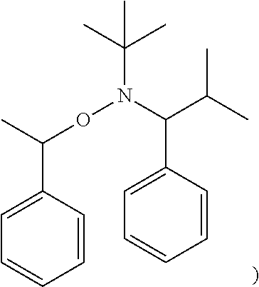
C1=C(C(C)ON(C(C)(C)C)C(C(C)C)C2=CC=CC=C2)C=CC=C1
